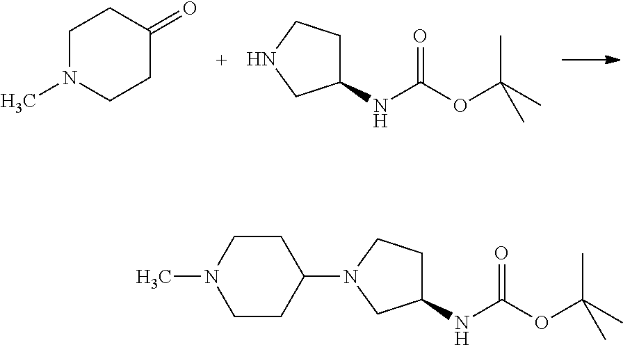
C1N(C)CCC(=O)C1.O=C(OC(C)(C)C)NC1CCNC1.O=C(OC(C)(C)C)NC1CCN(C2CCN(C)CC2)C1
